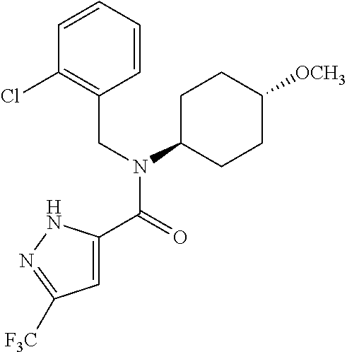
C1=C(C(=O)N(CC2=C(Cl)C=CC=C2)C2CCC([OCH3])CC2)NN=C1[F3C]
